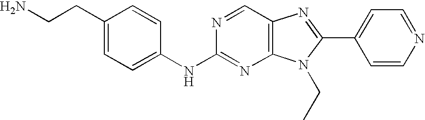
C1(CCN)=CC=C(NC2=NC3=C(C=N2)N=C(C2=CC=NC=C2)N3CC)C=C1
